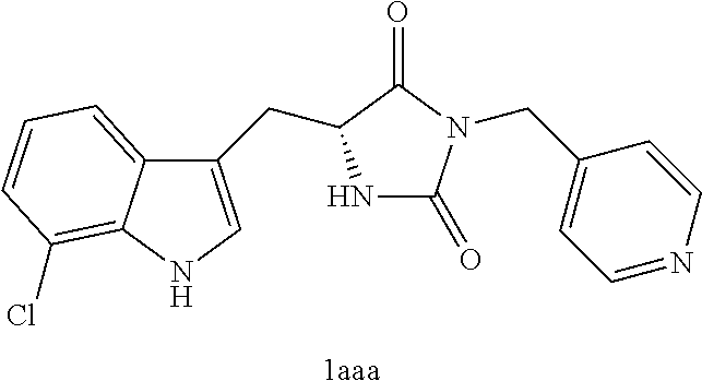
[1aaa].N1C(=O)N(CC2=CC=NC=C2)C(=O)C1CC1=CNC2=C(Cl)C=CC=C12
